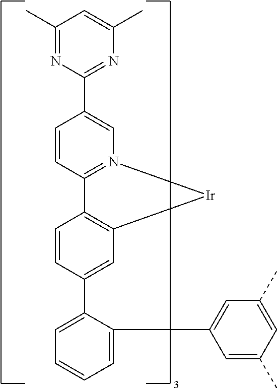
C1=C(C2=CC3=C(C=C2)C2=N(C=C(C4=NC(C)=CC(C)=N4)C=C2)[Ir]3)C(C2=CC(C)=CC(C)=C2)=CC=C1
